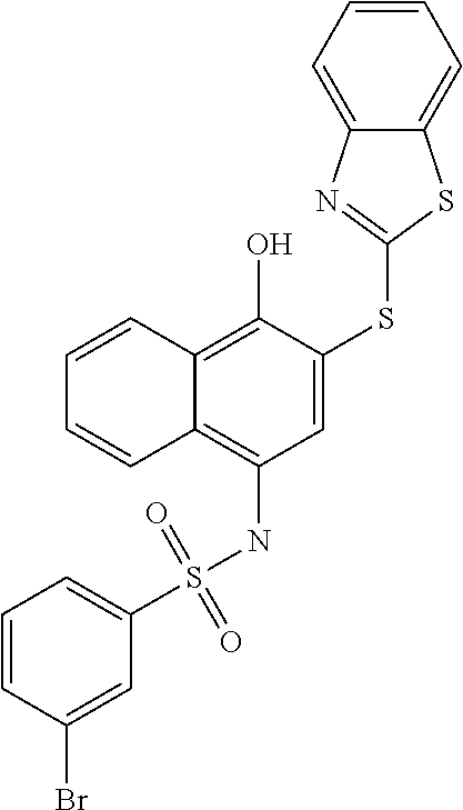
C1=C(SC2=NC3=CC=CC=C3S2)C(O)=C2C(=C1NS(C1=CC=CC(Br)=C1)(=O)=O)C=CC=C2
